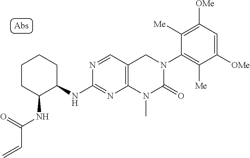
N(C(=O)C=C)C1CCCCC1NC1=NC2=C(C=N1)CN(C1=C([Me])C([OMe])=CC([OMe])=C1[Me])C(=O)N2C
